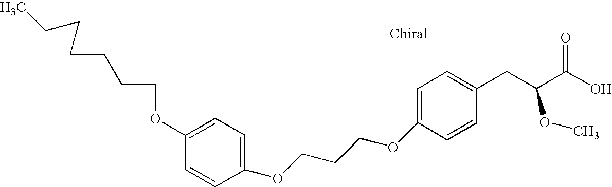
O(C1=CC=C(CC(C(O)=O)OC)C=C1)CCCOC1=CC=C(OCCCCCCC)C=C1
